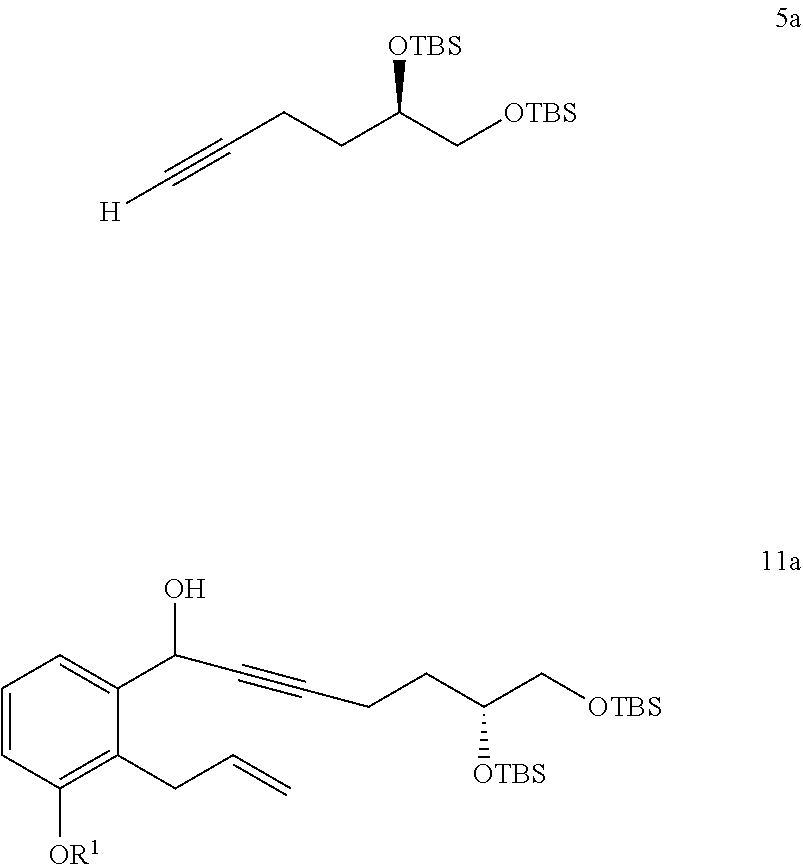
[OTBS]C(C[OTBS])CCC#C[H].C1=CC([OR1])=C(CC=C)C(C(C#CCCC([OTBS])C[OTBS])O)=C1
